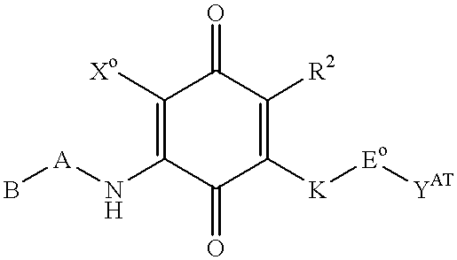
C1([Xo])=C(N[A]B)C(=O)C([K][Eo][YAT])=C([R2])C1=O
